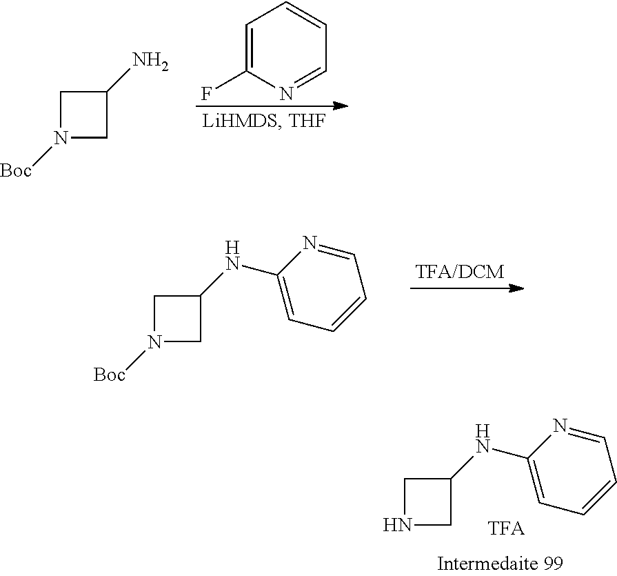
C1NCC1NC1=CC=CC=N1.C1=C(F)N=CC=C1.C1N([Boc])CC1N.C1N([Boc])CC1NC1=CC=CC=N1
